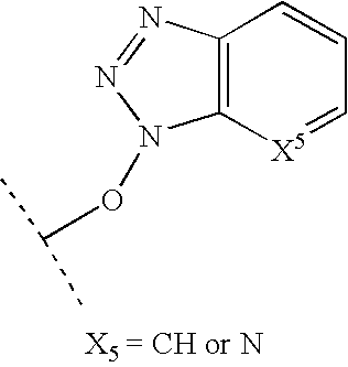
C12=C(N=NN1OC(C)C)C=CC=[X5]2
